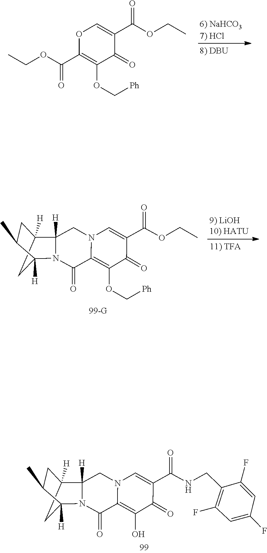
C1(=O)C(C(=O)OCC)=CN2C(=C1OC[Ph])C(=O)N1C([H])(C3([H])CC1([H])C(C)C3)C2.C1(=O)C(C(=O)NCC2=C(F)C=C(F)C=C2F)=CN2C(=C1O)C(=O)N1C([H])(C3([H])CC1([H])C(C)C3)C2.CCOC(C1=C(OC[Ph])C(=O)C(C(OCC)=O)=CO1)=O.[6) NaHCO37) HCl]
